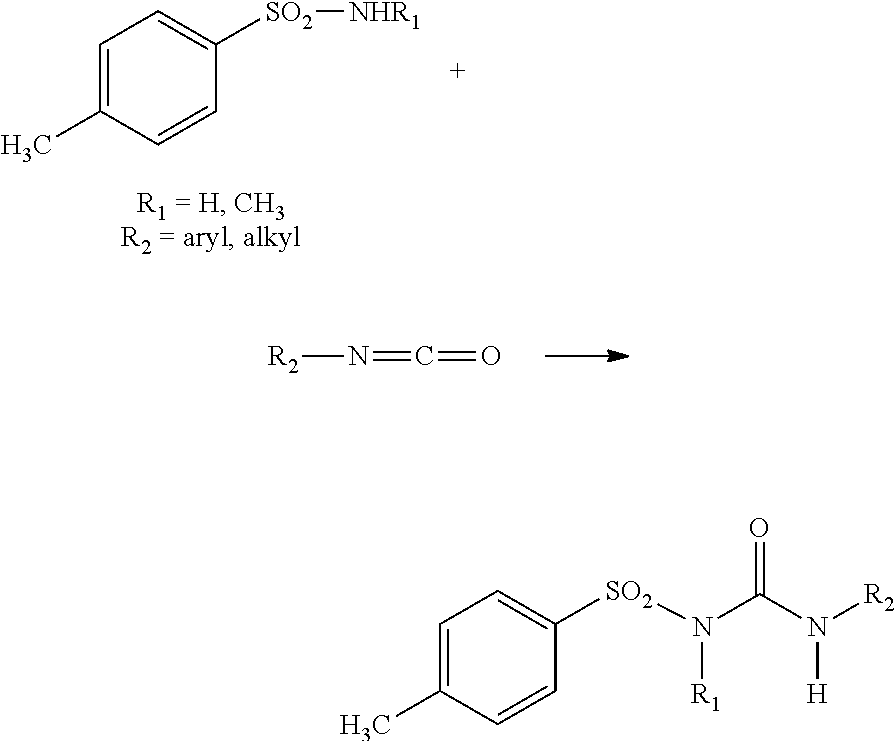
C1=C(C)C=CC([SO2][NHR1])=C1.[R2]N=C=O.C1=C(C)C=CC([SO2]N([R1])C(N([R2])[H])=O)=C1
